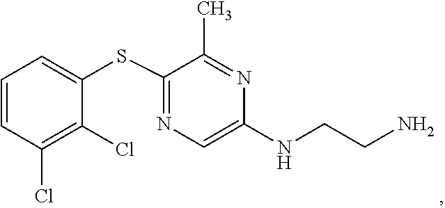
C1=C(NCCN)N=C(C)C(SC2=CC=CC(Cl)=C2Cl)=N1
